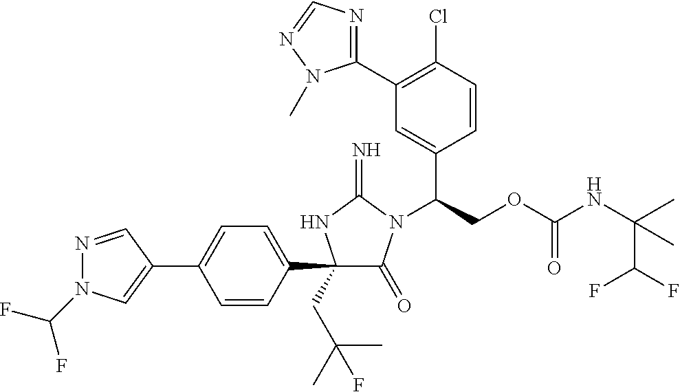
C1(C2=CC=C(C3(CC(C)(C)F)C(=O)N(C(COC(NC(C)(C(F)F)C)=O)C4=CC(C5=NC=NN5C)=C(Cl)C=C4)C(=N)N3)C=C2)=CN(C(F)F)N=C1
